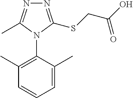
C1=C(C)C(N2C(C)=NN=C2SCC(O)=O)=C(C)C=C1
